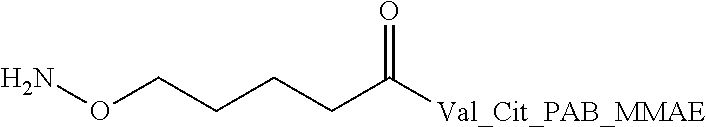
NOCCCCC([Val_Cit_PAB_MMAE])=O
